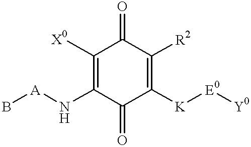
C1([X0])=C(N[A]B)C(=O)C([K][E0][Y0])=C([R2])C1=O
